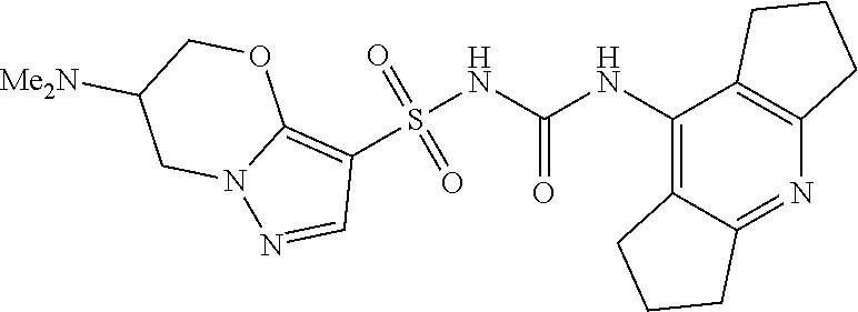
S(NC(NC1=C2C(=NC3=C1CCC3)CCC2)=O)(C1=C2N(N=C1)CC([Me2N])CO2)(=O)=O
